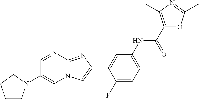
C1(N2CCCC2)=CN2C(=NC(C3=CC(NC(=O)C4=C(C)N=C(C)O4)=CC=C3F)=C2)N=C1
